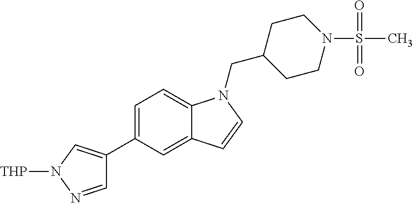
C1=C(C2=CN([THP])N=C2)C=C2C(=C1)N(CC1CCN(S(=O)(=O)C)CC1)C=C2
